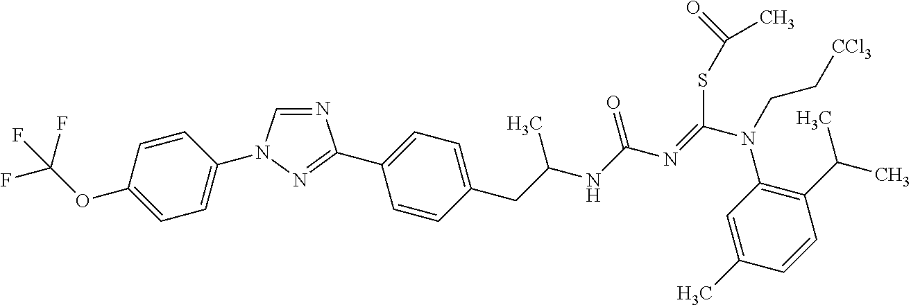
N1=CN(C2=CC=C(OC(F)(F)F)C=C2)N=C1C1=CC=C(CC(NC(N=C(N(C2=C(C(C)C)C=CC(C)=C2)CC[CCl3])SC(=O)C)=O)C)C=C1
